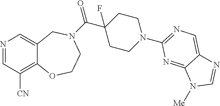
N1=CC([CN])=C2C(=C1)CN(C(C1(F)CCN(C3=NC=C4C(=N3)N([Me])C=N4)CC1)=O)CCO2
